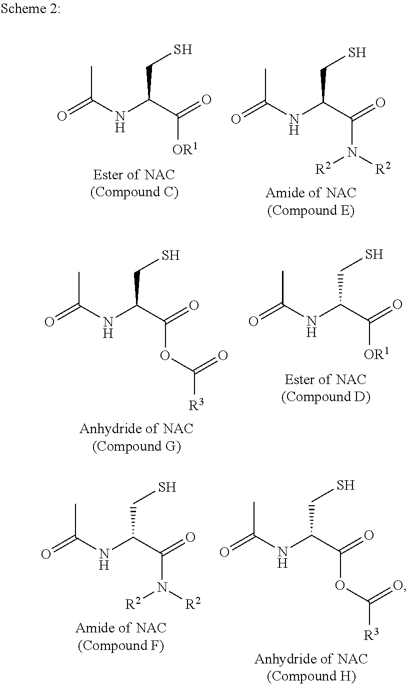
O=C(NC(C(=O)[OR1])CS)C.O=C(NC(C(=O)N([R2])[R2])CS)C.O=C(NC(C(=O)OC([R3])=O)CS)C.O=C(NC(C(=O)[OR1])CS)C.O=C(NC(C(=O)N([R2])[R2])CS)C.O=C(NC(C(=O)OC([R3])=O)CS)C
